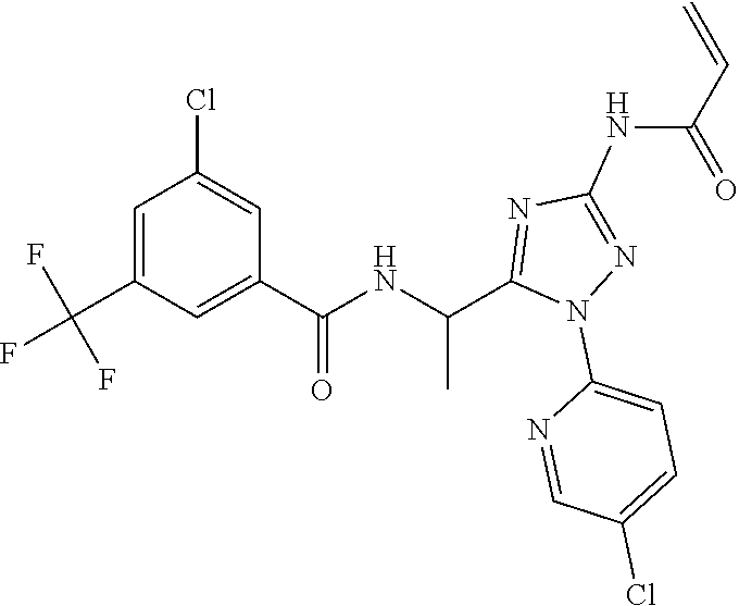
C1=C(C(F)(F)F)C=C(C(=O)NC(C)C2=NC(NC(=O)C=C)=NN2C2=CC=C(Cl)C=N2)C=C1Cl
